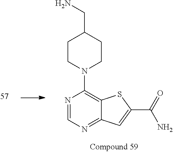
C1CN(C2=C3C(=NC=N2)C=C(C(=O)N)S3)CCC1CN
